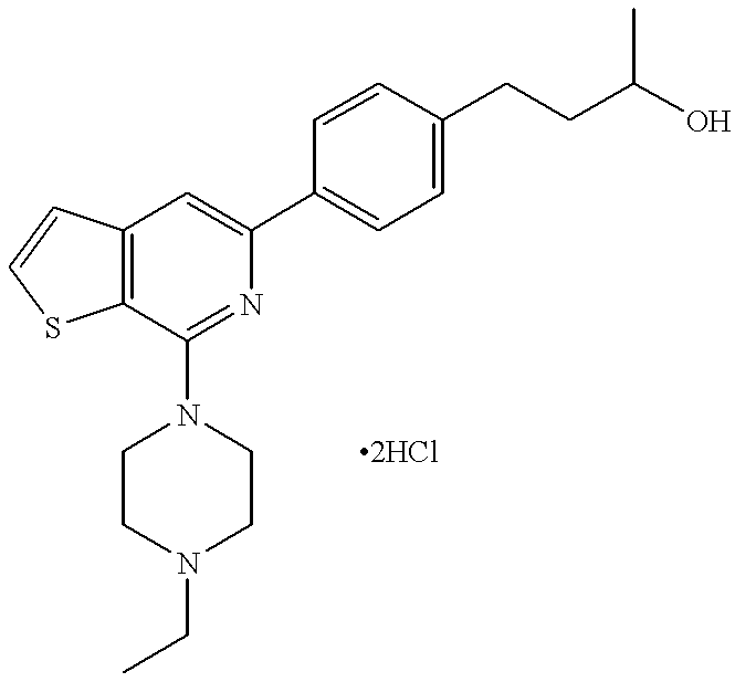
C12=C(C=C(C3=CC=C(CCC(O)C)C=C3)N=C1N1CCN(CC)CC1)C=CS2
